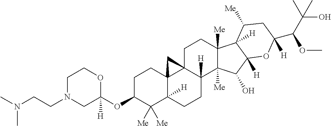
C1C(OC2([H])OCCN(CCN(C)C)C2)C([Me])([Me])C2([H])C3(C1)C1(CCC4([Me])C([Me])(C(O)C5([H])C4([H])C([Me])CC(C(C(C)(C)O)OC)([H])O5)C1([H])CC2)C3
